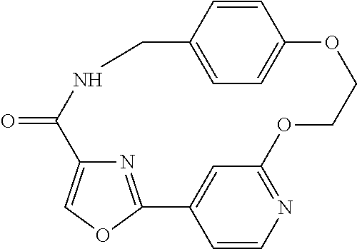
C1=CC2=CC=C1OCCOC1=NC=CC(=C1)C1=NC(=CO1)C(=O)NC2
